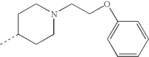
CC1CCN(CCOC2=CC=CC=C2)CC1
